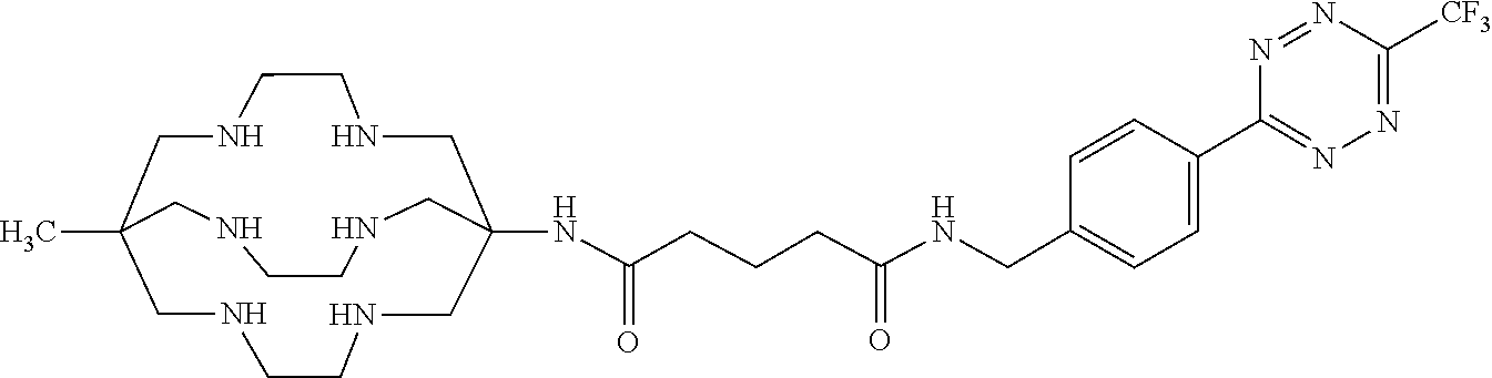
CC12CNCCNCC(NC(CCCC(NCC3=CC=C(C4=NN=C([CF3])N=N4)C=C3)=O)=O)(CNCCNC1)CNCCNC2
